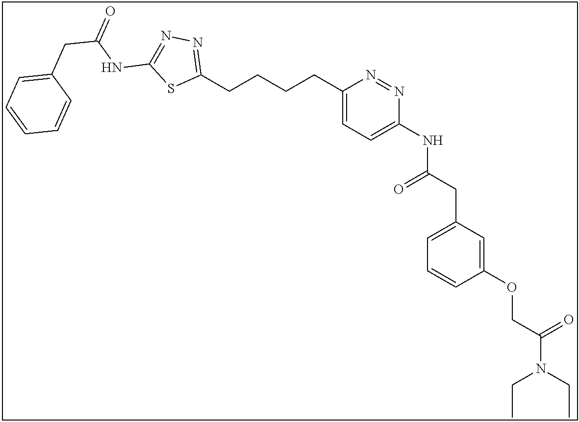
C1(CCCCC2=CC=C(NC(CC3=CC=CC(OCC(N(CC)CC)=O)=C3)=O)N=N2)=NN=C(NC(=O)CC2=CC=CC=C2)S1
